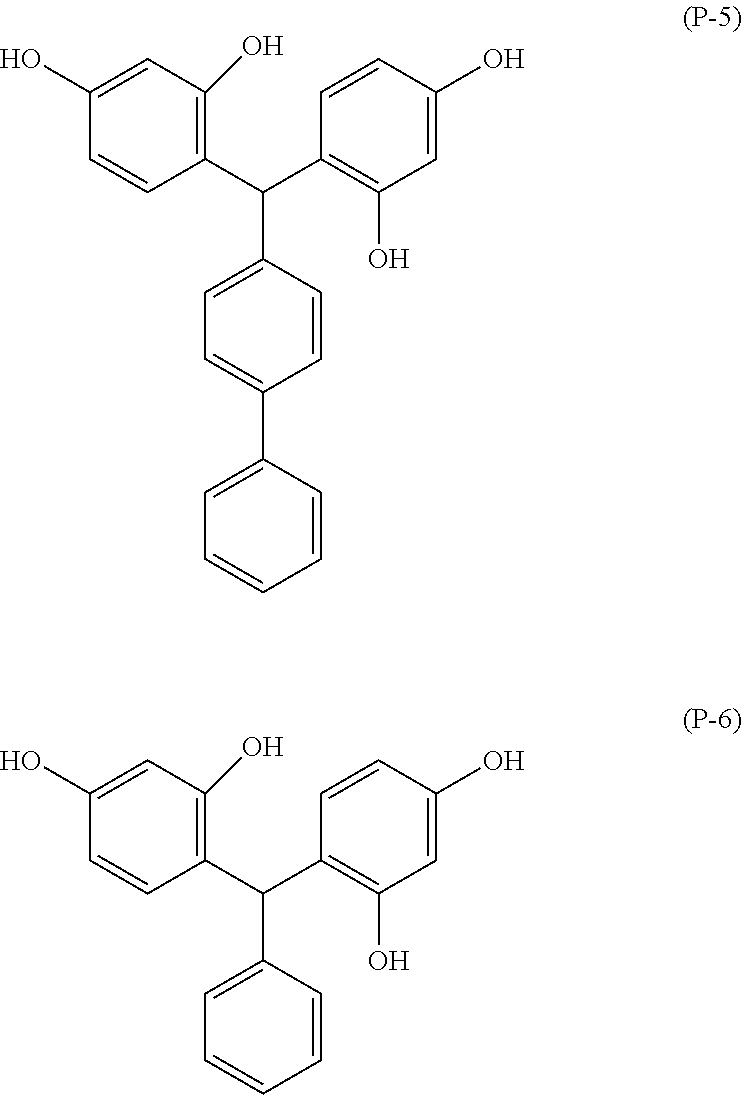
C1=CC(C(C2=C(O)C=C(O)C=C2)C2=CC=C(C3=CC=CC=C3)C=C2)=C(O)C=C1O.C1=CC(C(C2=C(O)C=C(O)C=C2)C2=CC=CC=C2)=C(O)C=C1O
